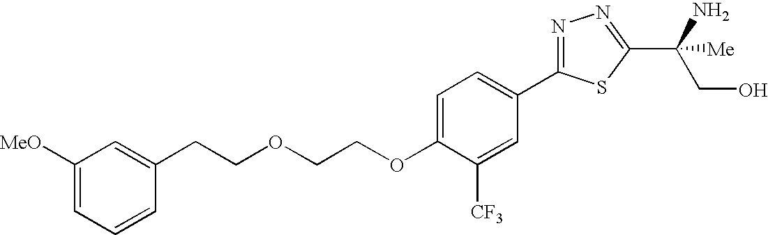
C(OCCOC1=CC=C(C2=NN=C(C(CO)([Me])N)S2)C=C1[CF3])CC1=CC([MeO])=CC=C1
